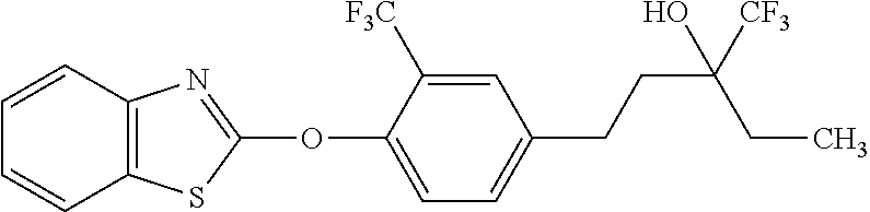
C1(OC2=NC3=C(S2)C=CC=C3)=CC=C(CCC(CC)([CF3])O)C=C1[F3C]
